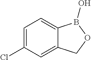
C1=C(Cl)C=C2C(=C1)B(O)OC2
